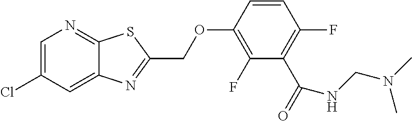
C1=C(Cl)C=C2C(=N1)SC(COC1=C(F)C(C(=O)NCN(C)C)=C(F)C=C1)=N2
